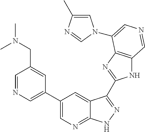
C1(C2=CN=CC(CN(C)C)=C2)=CN=C2C(=C1)C(C1=NC3=C(N1)C=NC=C3N1C=C(C)N=C1)=NN2
